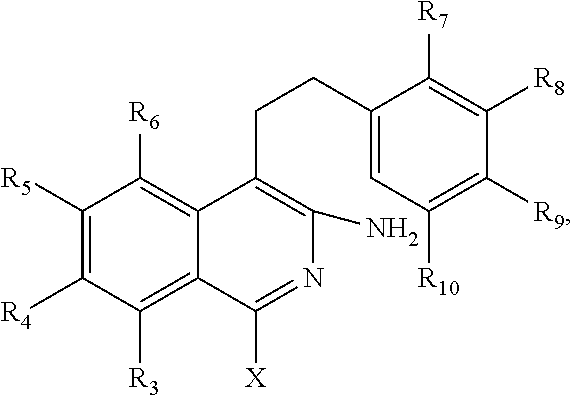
C1([R5])=C([R4])C([R3])=C2C(=C1[R6])C(CCC1=CC([R10])=C([R9])C([R8])=C1[R7])=C(N)N=C2[X]
